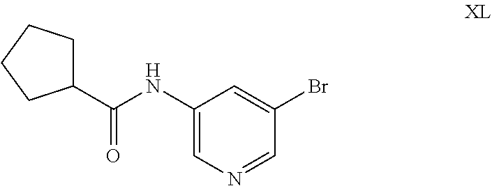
C1(NC(=O)C2CCCC2)=CN=CC(Br)=C1
